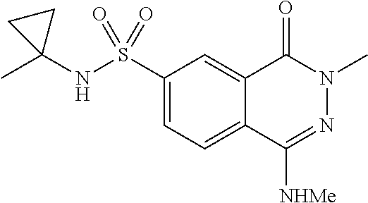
C1(S(NC2(C)CC2)(=O)=O)=CC=C2C(=C1)C(=O)N(C)N=C2[NHMe]
